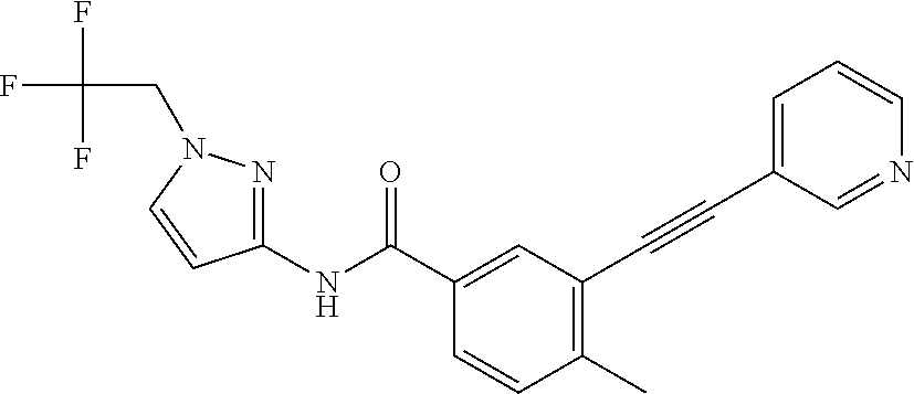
C1(C)=C(C#CC2=CC=CN=C2)C=C(C(NC2=NN(CC(F)(F)F)C=C2)=O)C=C1
